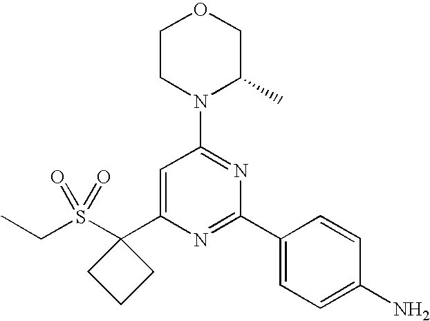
C(C)S(C1(C2=CC(N3C(C)COCC3)=NC(C3=CC=C(N)C=C3)=N2)CCC1)(=O)=O
